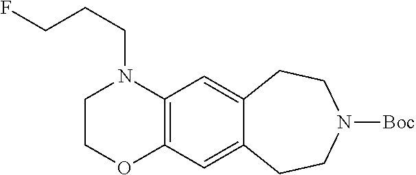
C12=C(C=C3C(=C1)CCN([Boc])CC3)N(CCCF)CCO2
